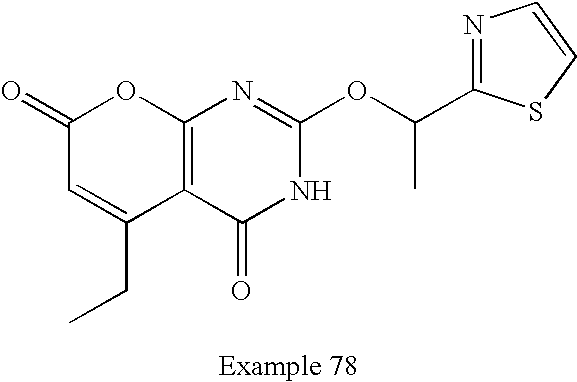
C12=C(C(=O)NC(OC(C3=NC=CS3)C)=N1)C(CC)=CC(=O)O2
